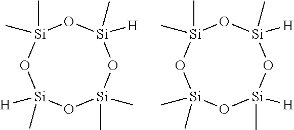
O1[Si]([H])(C)O[Si](C)(C)O[Si]([H])(C)O[Si]1(C)C.O1[Si](C)(C)O[Si](C)([H])O[Si]([H])(C)O[Si]1(C)C
